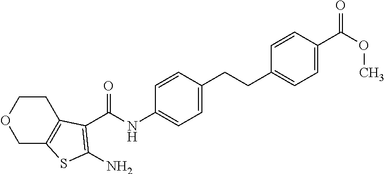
C1C2=C(CCO1)C(C(NC1=CC=C(CCC3=CC=C(C(OC)=O)C=C3)C=C1)=O)=C(N)S2
